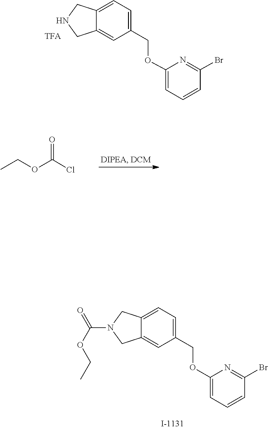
C1=CC(Br)=NC(OCC2=CC=C3C(=C2)CN(C(=O)OCC)C3)=C1.C1=C(OCC2=CC=C3C(=C2)CNC3)N=C(Br)C=C1.O=C(OCC)Cl
